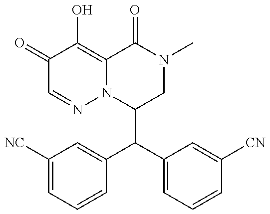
C1(C(C2=CC=CC([CN])=C2)C2=CC([NC])=CC=C2)CN(C)C(=O)C2=C(O)C(=O)C=NN12
